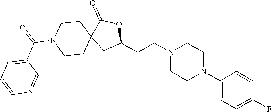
C1(N2CCN(CCC3OC(=O)C4(C3)CCN(C(=O)C3=CC=CN=C3)CC4)CC2)=CC=C(F)C=C1
